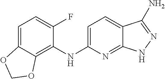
C1=C2C(=C(NC3=CC=C4C(=N3)NN=C4N)C(F)=C1)OCO2
